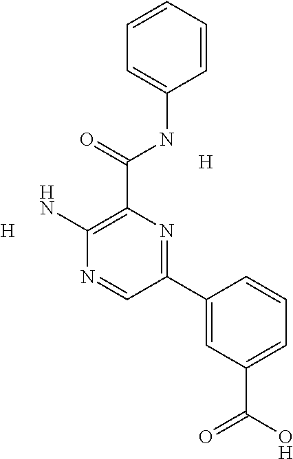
C1=CC=CC(NC(C2=C(N)N=CC(C3=CC(C(=O)O)=CC=C3)=N2)=O)=C1.[H].[H]
